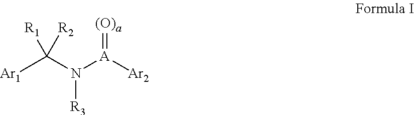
[Ar1]C(N([A]([Ar2])=[(O)a])[R3])([R1])[R2]
